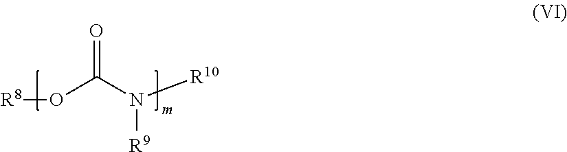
O([R8])C(N([R10])[R9])=O
